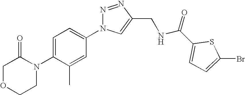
C1OCCN(C2=CC=C(N3N=NC(CNC(C4=CC=C(Br)S4)=O)=C3)C=C2C)C1=O
